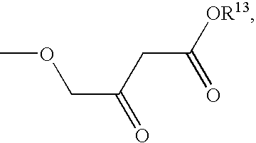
COCC(=O)CC([OR13])=O
